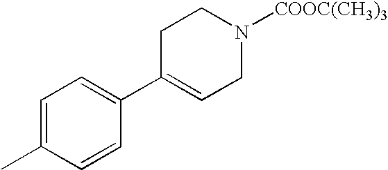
C1=C(C)C=CC(C2=CCN([COOC(CH3)3])CC2)=C1
